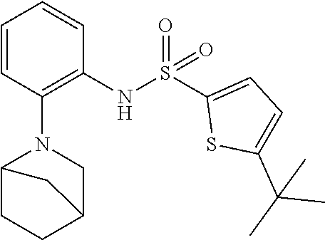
S(=O)(NC1=C(N2C3CCC(C2)C3)C=CC=C1)(C1=CC=C(C(C)(C)C)S1)=O
